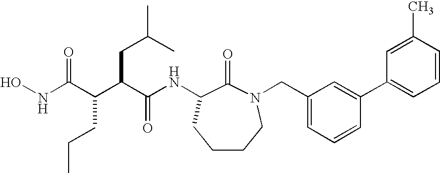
N(C(C(C(CC(C)C)C(NC1C(=O)N(CC2=CC=CC(C3=CC=CC(C)=C3)=C2)CCCC1)=O)CCC)=O)O
